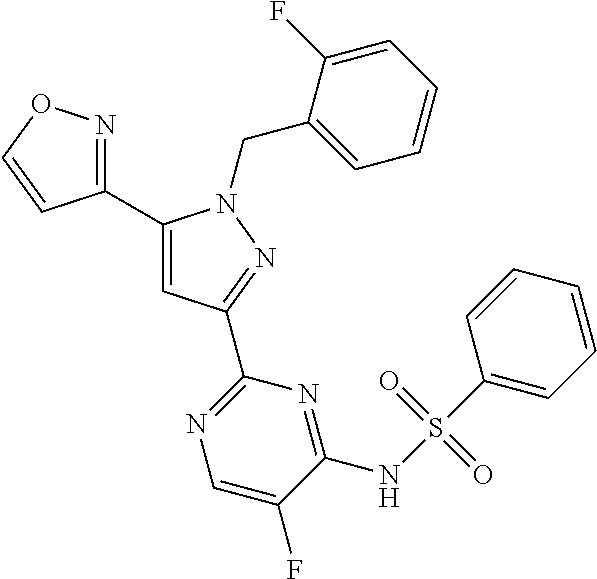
C1(C2=NOC=C2)=CC(C2=NC=C(F)C(NS(C3=CC=CC=C3)(=O)=O)=N2)=NN1CC1=CC=CC=C1F
